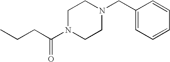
CCCC(N1CCN(CC2=CC=CC=C2)CC1)=O
